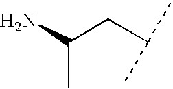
NC(CC(C)C)C
